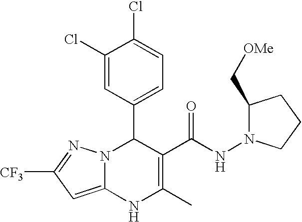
C1(Cl)=CC(C2N3C(=CC([CF3])=N3)NC(C)=C2C(NN2C(C[OMe])CCC2)=O)=CC=C1Cl
